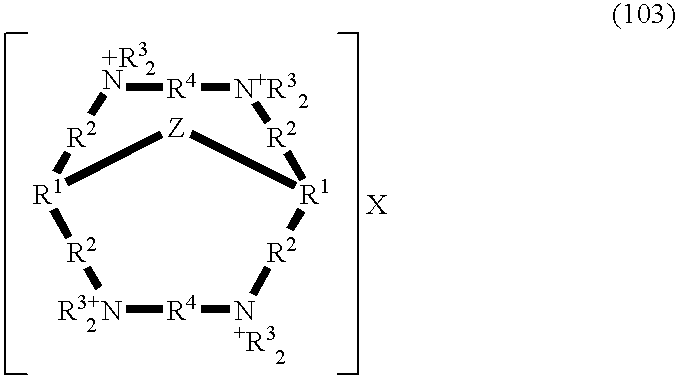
[+R3N]1[R4][N+R3][R2][R1]2[R2][N+R3][R4][R3+N][R2][R1]([R2]1)[Z]2
